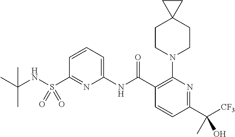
C1(NC(C2=C(N3CCC4(CC3)CC4)N=C(C([CF3])(O)C)C=C2)=O)=CC=CC(S(NC(C)(C)C)(=O)=O)=N1
